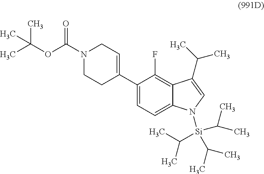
C1=C(C2=CCN(C(OC(C)(C)C)=O)CC2)C(F)=C2C(=C1)N([Si](C(C)C)(C(C)C)C(C)C)C=C2C(C)C
